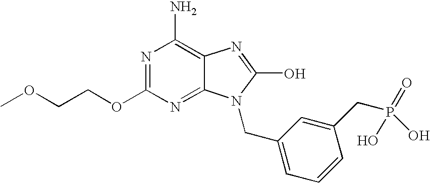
C12=NC(OCCOC)=NC(N)=C1N=C(O)N2CC1=CC=CC(CP(=O)(O)O)=C1
